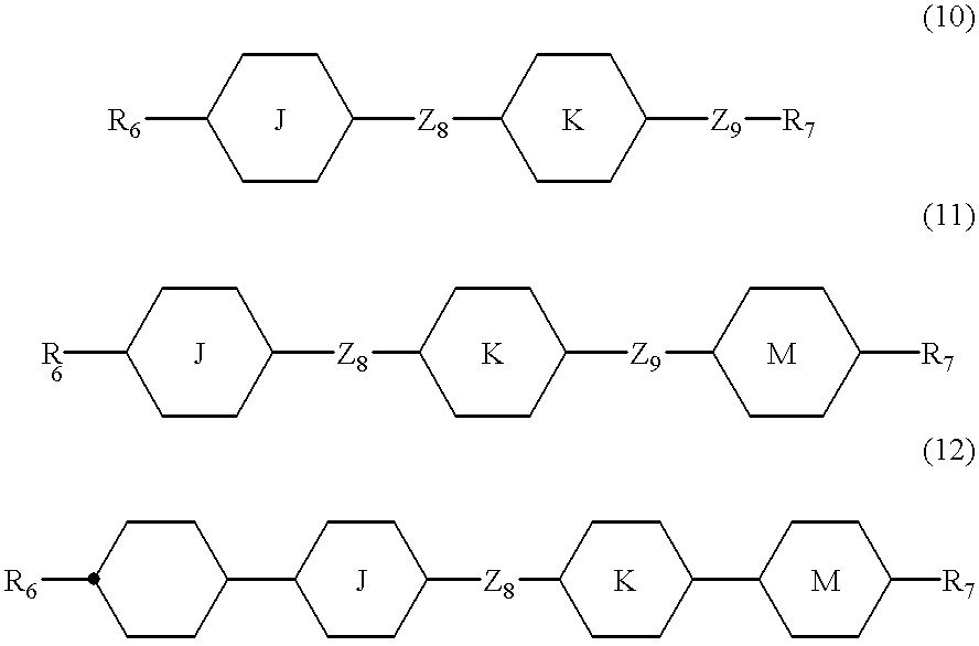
[R6]C1CCC([Z8]C2CCC([Z9][R7])CC2)CC1.[J].[K].[R6]C1CCC([Z8]C2CCC([Z9]C3CCC([R7])CC3)CC2)CC1.[J].[K].[M].[R6]C1CCC(C2CCC([Z8]C3CCC(C4CCC([R7])CC4)CC3)CC2)CC1.[J].[K].[M]
